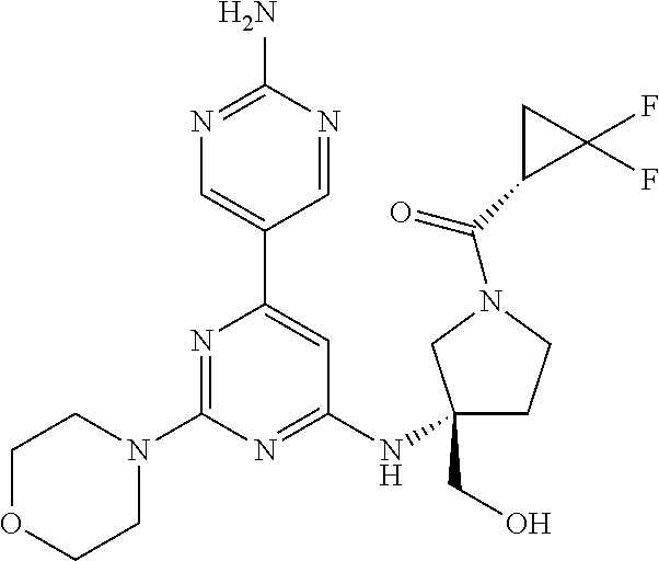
N1=C(N)N=CC(C2=CC(NC3(CO)CCN(C(C4CC4(F)F)=O)C3)=NC(N3CCOCC3)=N2)=C1
